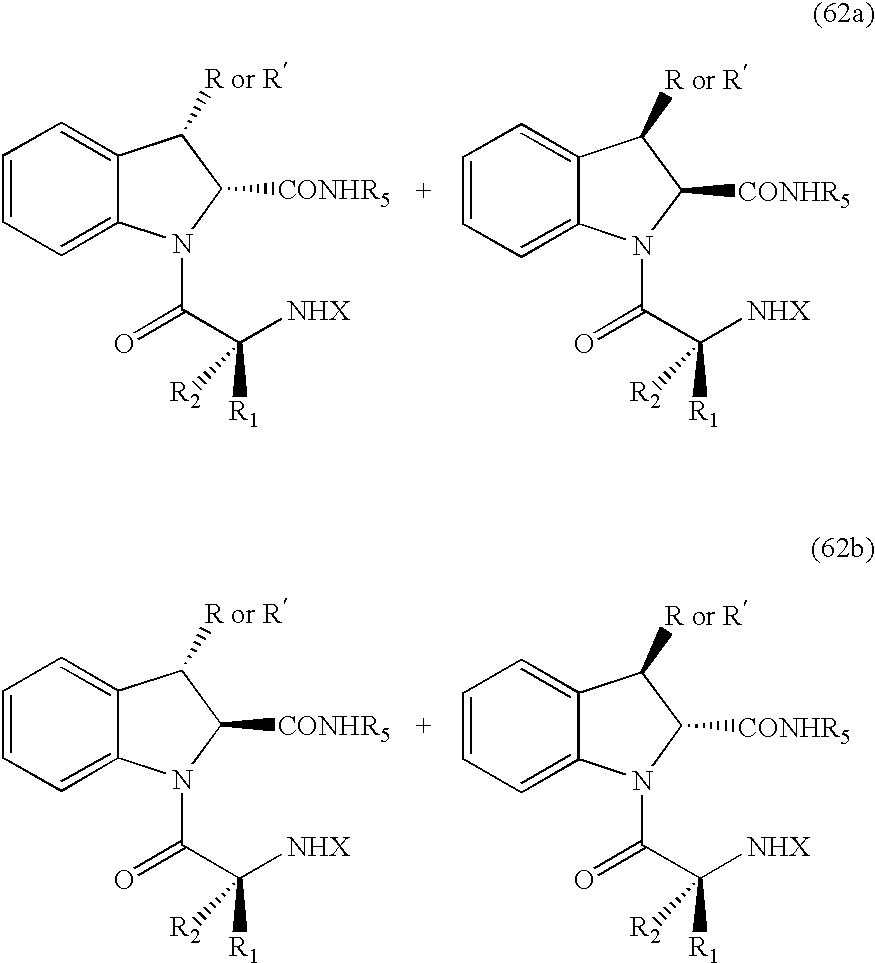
C1=CC=C2C(=C1)C([R or R])C([CONHR5])N2C(C([R1])([NHX])[R2])=O.C1=CC=C2C(=C1)C([R or R])C([CONHR5])N2C(C([R1])([NHX])[R2])=O.C1=CC=C2C(=C1)C([R or R])C([CONHR5])N2C(C([R1])([NHX])[R2])=O.C1=CC=C2C(=C1)C([R or R])C([CONHR5])N2C(C([R1])([NHX])[R2])=O
